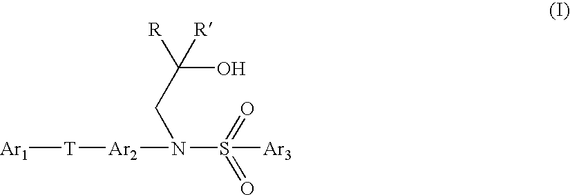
[Ar2](N(S(=O)(=O)[Ar3])CC([R])(O)[R])[T][Ar1]
